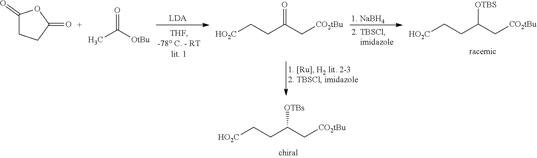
C1(=O)OC(=O)CC1.[OtBu]C(C)=O.[HO2C]CCC(C[CO2tBu])=O.[HO2C]CCC(C[CO2tBu])[OTBS].[HO2C]CCC(C[CO2tBu])[OTBs]
